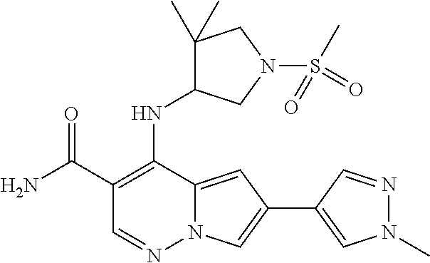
NC(C1=C(NC2C(C)(C)CN(S(=O)(=O)C)C2)C2=CC(C3=CN(C)N=C3)=CN2N=C1)=O
